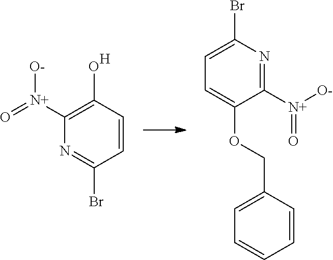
C1=CC(O)=C([N+](=O)[O-])N=C1Br.[H].C1([N+]([O-])=O)=NC(Br)=CC=C1OCC1=CC=CC=C1
